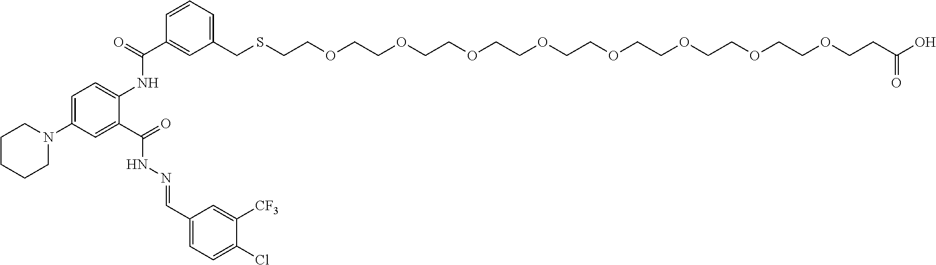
C1=C(N2CCCCC2)C=C(C(=O)NN=CC2=CC=C(Cl)C([CF3])=C2)C(NC(C2=CC(CSCCOCCOCCOCCOCCOCCOCCOCCOCCC(O)=O)=CC=C2)=O)=C1
